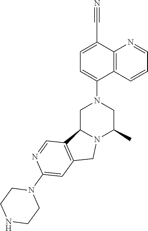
C1(N2CC3N(C(C)C2)CC2=C3C=NC(N3CCNCC3)=C2)=CC=C(C#N)C2=C1C=CC=N2
